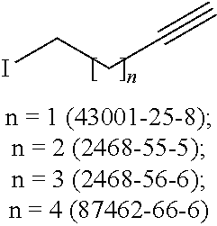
ICCC#C
